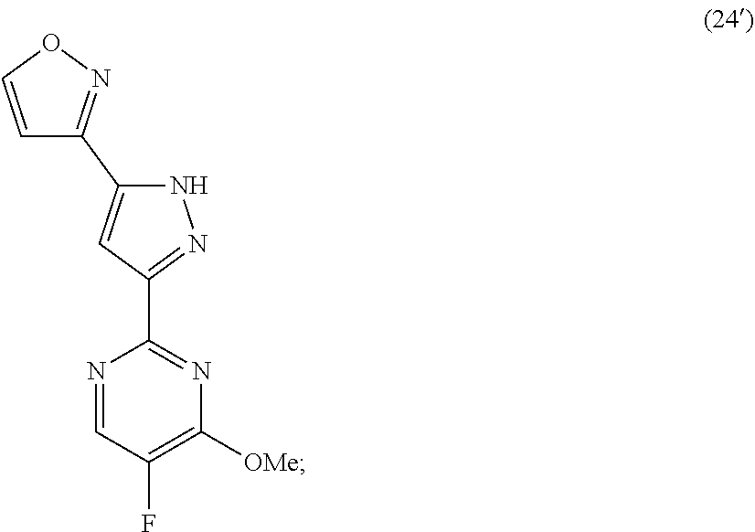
C1(F)=C([OMe])N=C(C2=NNC(C3=NOC=C3)=C2)N=C1
